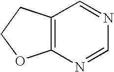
C12=C(N=CN=C1)OCC2
